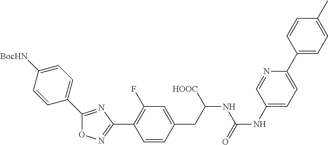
O1N=C(C2=C(F)C=C(CC(NC(NC3=CC=C(C4=CC=C(C)C=C4)N=C3)=O)[HOOC])C=C2)N=C1C1=CC=C([BocHN])C=C1
